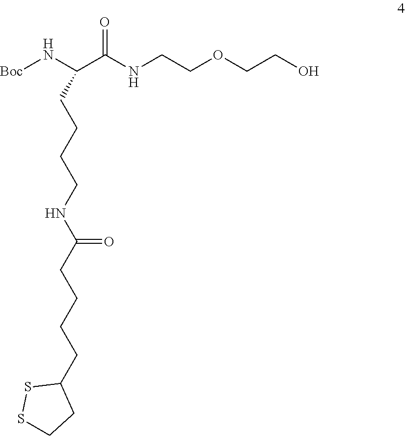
N(C(C(N[Boc])CCCCNC(CCCCC1SSCC1)=O)=O)CCOCCO
